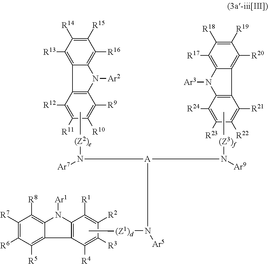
C1([R11])=C([R12])C2=C(C([R9])=C1[R10])N([Ar2])C1=C([R16])C([R15])=C([R14])C([R13])=C21.C1([R22])=C([R21])C2=C(C([R24])=C1[R23])N([Ar3])C1=C([R17])C([R18])=C([R19])C([R20])=C21.C1([R3])=C([R4])C2=C(N([Ar1])C3=C([R8])C([R7])=C([R6])C([R5])=C32)C([R1])=C1[R2].C[(Z2)e]N([Ar7])[A](N([Ar9])[(Z3)f]C)N([Ar5])[(Z1)d]C
